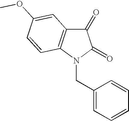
C1(CN2C(=O)C(=O)C3=C2C=CC(OC)=C3)=CC=CC=C1
